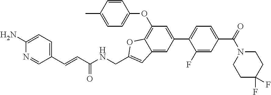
C1(N)=CC=C(C=CC(NCC2=CC3=CC(C4=CC=C(C(N5CCC(F)(F)CC5)=O)C=C4F)=CC(OC4=CC=C(C)C=C4)=C3O2)=O)C=N1
